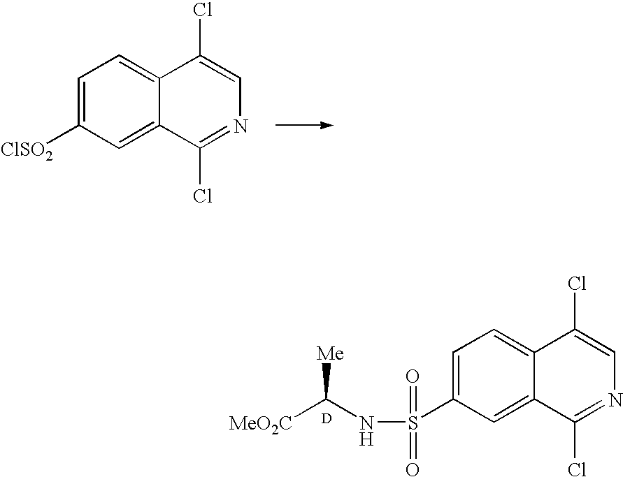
C1=C([ClSO2])C=C2C(=C1)C(Cl)=CN=C2Cl.N(C([Me])[MeO2C])S(C1=CC=C2C(=C1)C(Cl)=NC=C2Cl)(=O)=O.[D]
